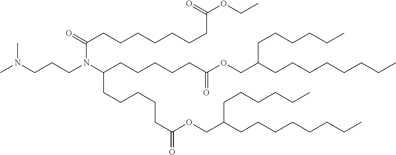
CN(CCCN(C(CCCCCC(OCC(CCCCCCCC)CCCCCC)=O)CCCCCC(OCC(CCCCCCCC)CCCCCC)=O)C(=O)CCCCCCCC(OCC)=O)C
